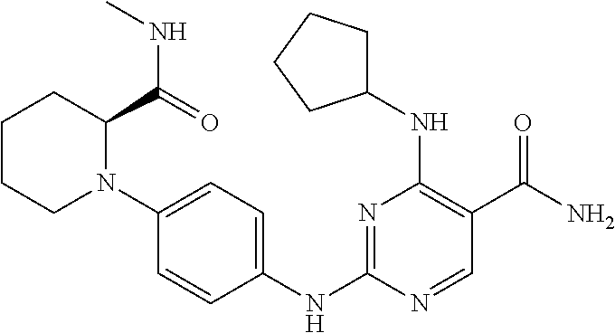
N1=C(NC2=CC=C(N3C(C(=O)NC)CCCC3)C=C2)N=CC(C(N)=O)=C1NC1CCCC1
